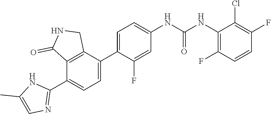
C1=C(C2=CC=C(NC(NC3=C(F)C=CC(F)=C3Cl)=O)C=C2F)C2=C(C(C3=NC=C(C)N3)=C1)C(=O)NC2
